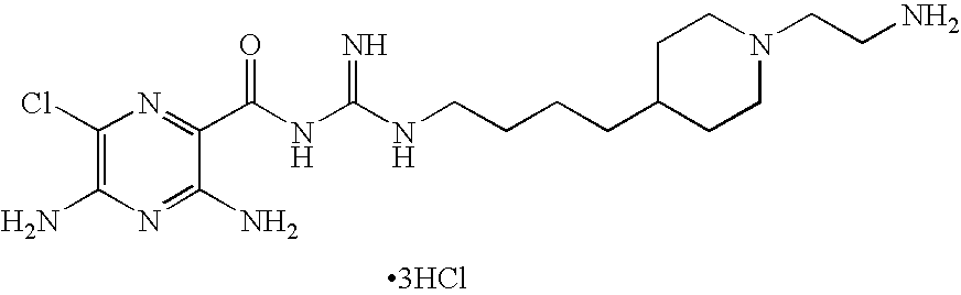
C1(Cl)=C(N)N=C(N)C(C(NC(NCCCCC2CCN(CCN)CC2)=N)=O)=N1.[3HCl]
